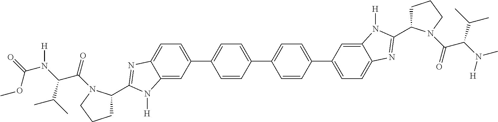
COC(=O)N([H])C(C(C)C)C(=O)N1C(C2=NC3=CC=C(C4=CC=C(C5=CC=C(C6=CC=C7C(=C6)N([H])C(C6CCCN6C(C(C(C)C)N(C)[H])=O)=N7)C=C5)C=C4)C=C3N2[H])CCC1
